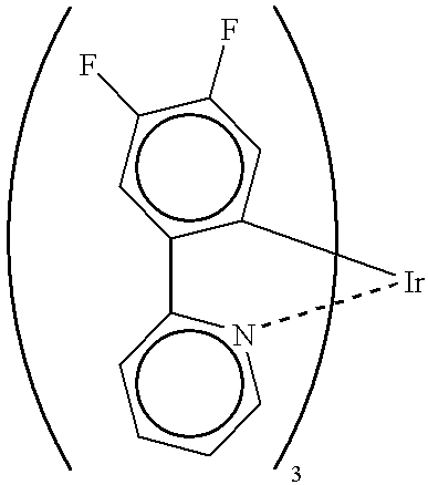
c1(F)cc2c(cc1F)[Ir]n1c-2cccc1
